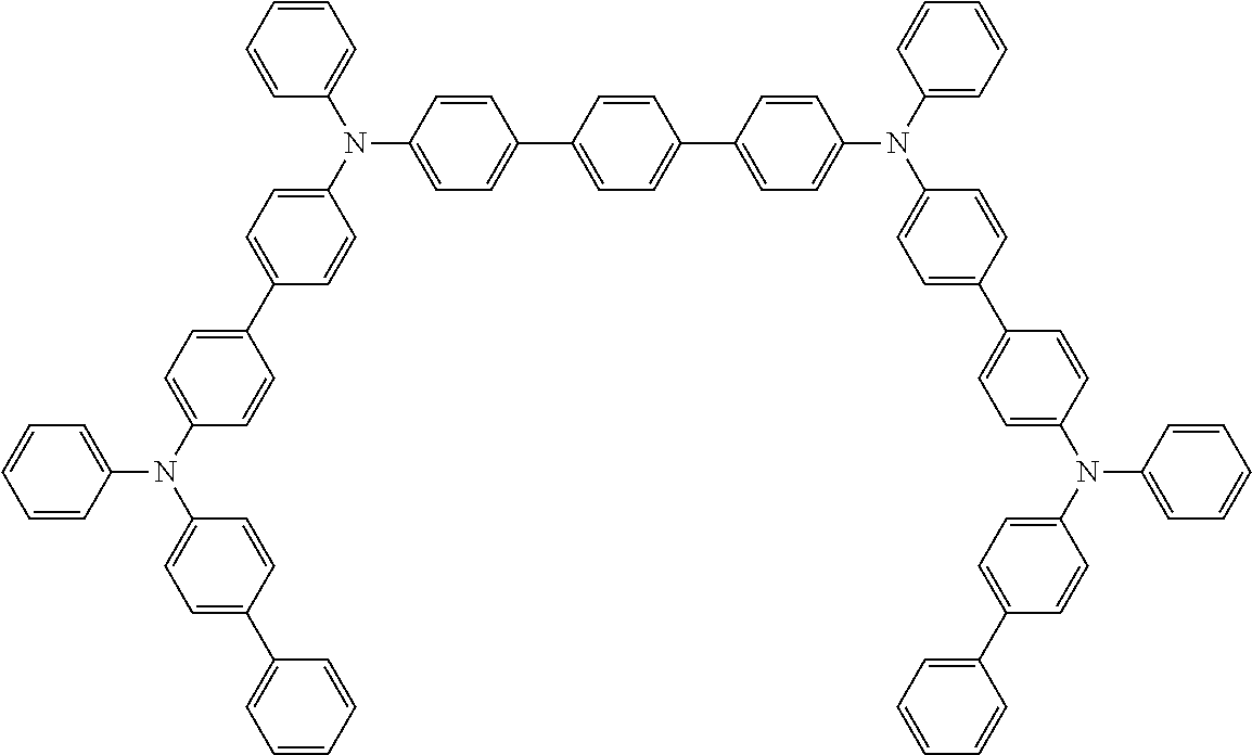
C1=CC=CC(N(C2=CC=C(C3=CC=C(N(C4=CC=C(C5=CC=CC=C5)C=C4)C4=CC=CC=C4)C=C3)C=C2)C2=CC=C(C3=CC=C(C4=CC=C(N(C5=CC=CC=C5)C5=CC=C(C6=CC=C(N(C7=CC=CC=C7)C7=CC=C(C8=CC=CC=C8)C=C7)C=C6)C=C5)C=C4)C=C3)C=C2)=C1
